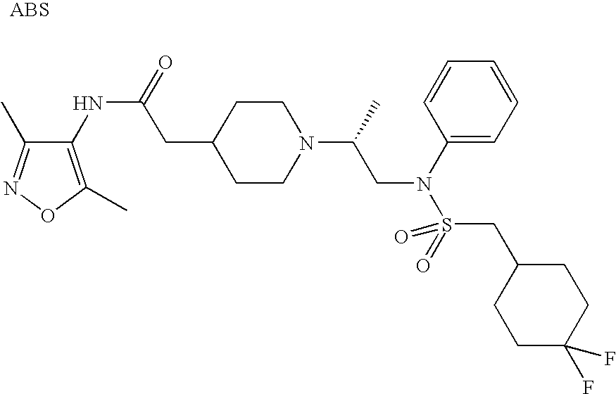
C1(NC(=O)CC2CCN(C(C)CN(C3=CC=CC=C3)S(=O)(CC3CCC(F)(F)CC3)=O)CC2)=C(C)ON=C1C
